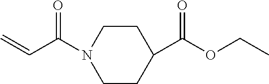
C1CC(C(OCC)=O)CCN1C(C=C)=O
